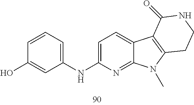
OC1=CC(NC2=CC=C3C(=N2)N(C)C2=C3C(=O)NCC2)=CC=C1
